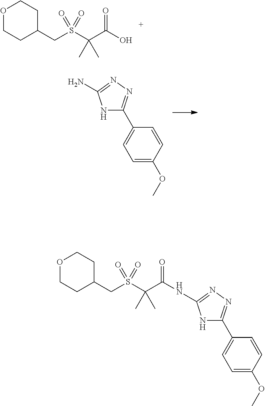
O1CCC(CS(C(C(O)=O)(C)C)(=O)=O)CC1.N1C(C2=CC=C(OC)C=C2)=NN=C1N.O1CCC(CS(C(C(NC2=NN=C(C3=CC=C(OC)C=C3)N2)=O)(C)C)(=O)=O)CC1
